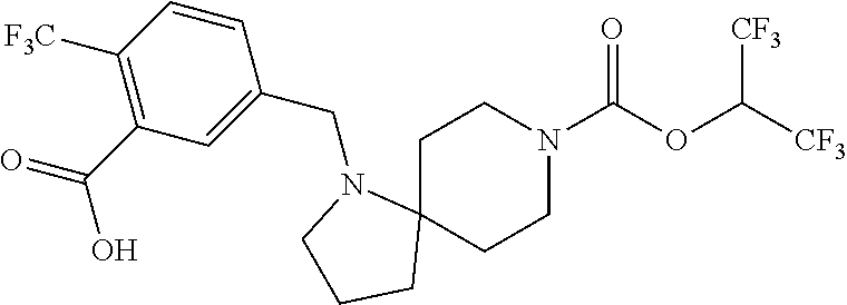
C1C2(CCN(C(OC([CF3])[CF3])=O)C1)N(CC1=CC(C(=O)O)=C([F3C])C=C1)CCC2
